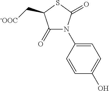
C1(=O)N(C2=CC=C(O)C=C2)C(=O)SC1C[-OOC]
